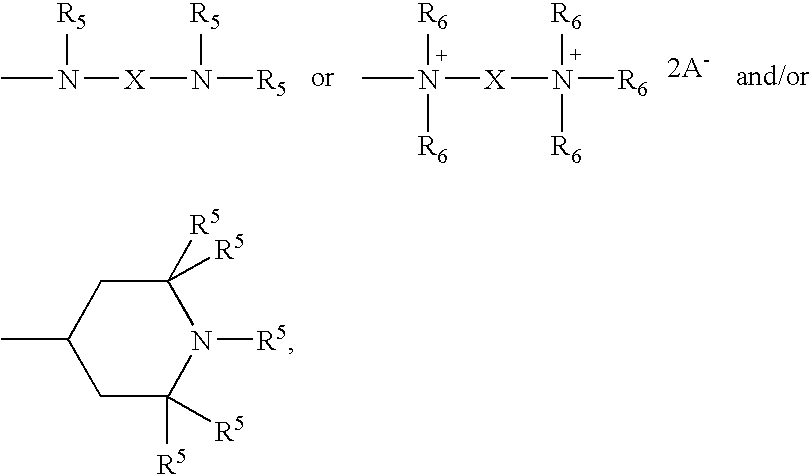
CN([X]N([R5])[R5])[R5].CN([X]N([R6])([R6])[R6])([R6])[R6].C1([R5])([R5])CC(C)CC([R5])([R5])N1[R5]
